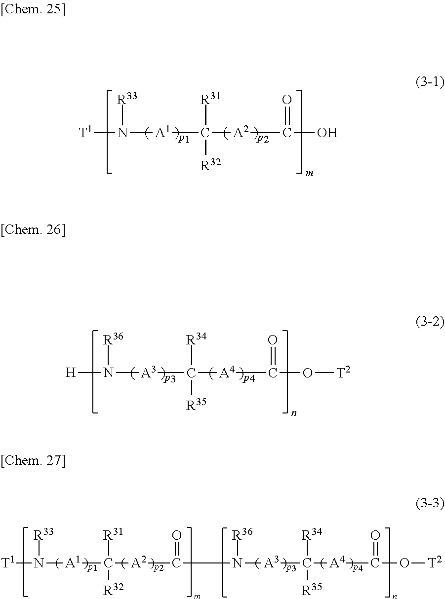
[T1]N([A1]C([A2]C(O)=O)([R31])[R32])[R33].[H]N([A3]C([A4]C(O[T2])=O)([R34])[R35])[R36].N([A3]C([A4]C(O[T2])=O)([R34])[R35])([R36])CC([A2]C([A1]N([T1])[R33])([R31])[R32])=O
